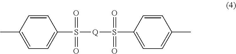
CC1=CC=C(S([Q]S(=O)(=O)C2=CC=C(C)C=C2)(=O)=O)C=C1
